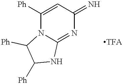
C1([Ph])=CC(=N)N=C2N1C([Ph])C([Ph])N2
